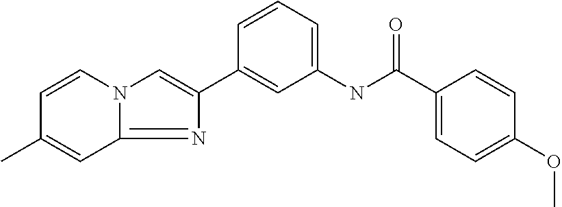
C12=NC(C3=CC(NC(C4=CC=C(OC)C=C4)=O)=CC=C3)=CN1C=CC(C)=C2
